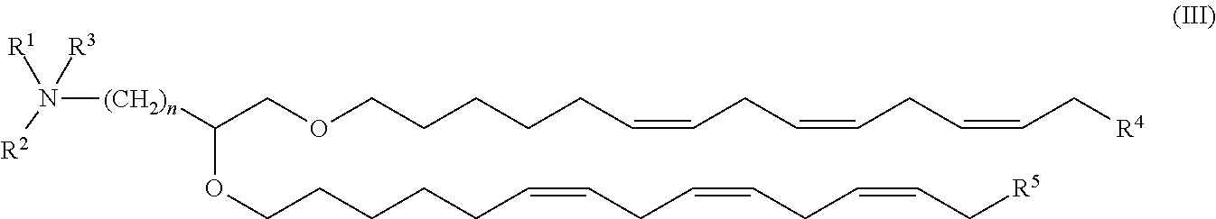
N([(CH2)n]C(COCCCCCC=CCC=CCC=CC[R4])OCCCCCC=CCC=CCC=CC[R5])([R2])([R3])[R1]
